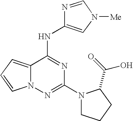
C1(N2CCCC2C(O)=O)=NN2C(=CC=C2)C(NC2=CN([Me])C=N2)=N1
